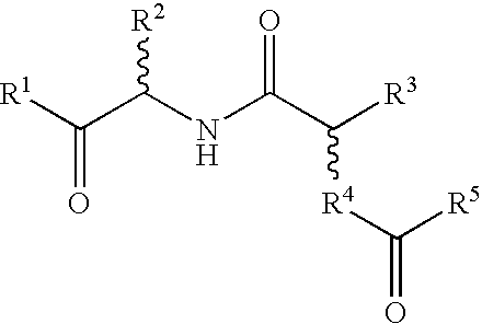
[R1]C(C(NC(C([R3])[R4]C(=O)[R5])=O)[R2])=O
